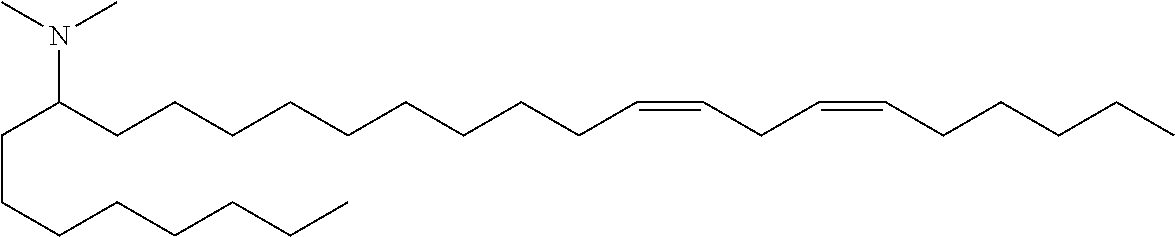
C(CCCCCCC)C(CCCCCCCCCC=CCC=CCCCCC)N(C)C
